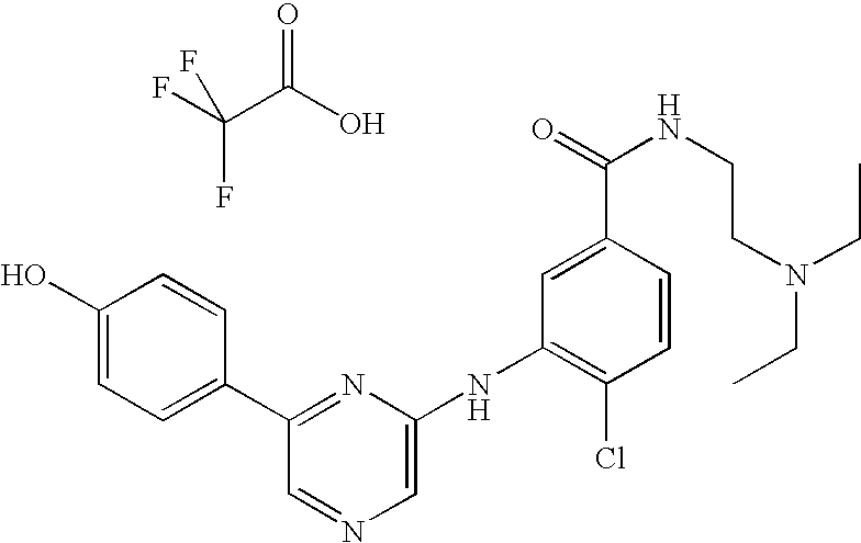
FC(C(O)=O)(F)F.C1=CC(Cl)=C(NC2=CN=CC(C3=CC=C(O)C=C3)=N2)C=C1C(=O)NCCN(CC)CC
